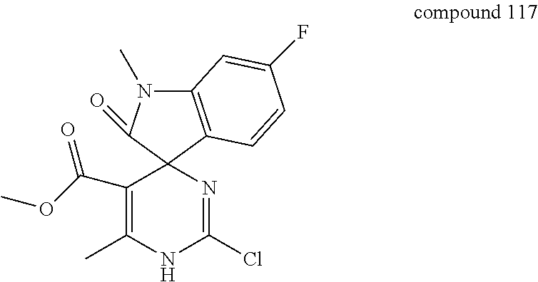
C12(N=C(Cl)NC(C)=C1C(OC)=O)C1=C(N(C)C2=O)C=C(F)C=C1
